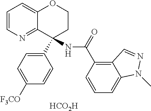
[HCO2H].C1=CN=C2C(=C1)OCCC2(C1=CC=C([F3CO])C=C1)NC(=O)C1=C2C(=CC=C1)N(C)N=C2
